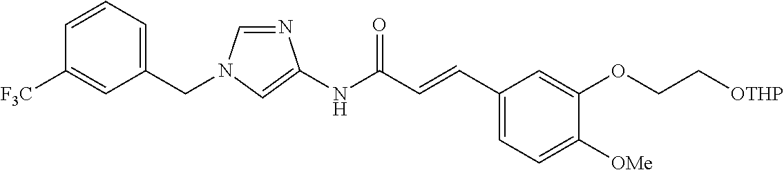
C1=NC(NC(C=CC2=CC=C([OMe])C(OCC[OTHP])=C2)=O)=CN1CC1=CC=CC([F3C])=C1
